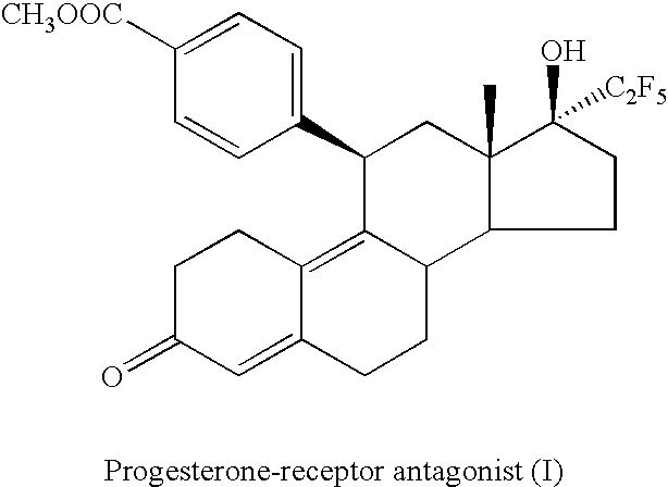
C1=C2C(=C3C(CC2)C2C(C)(CC3C3=CC=C([CH3OOC])C=C3)C(O)([C2F5])CC2)CCC1=O
